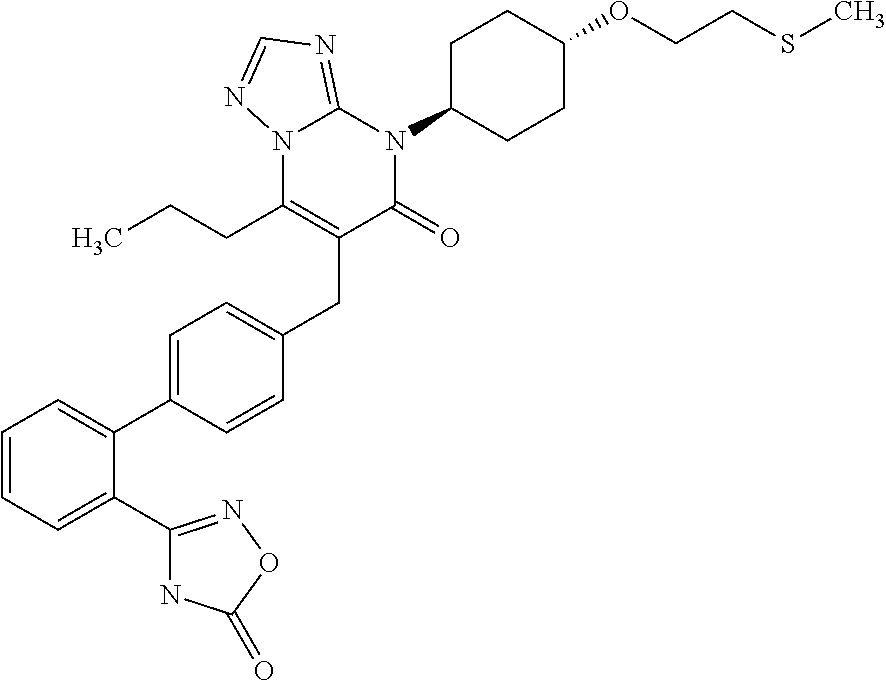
C1=CC=C(C2=NOC(=O)N2)C(C2=CC=C(CC3=C(CCC)N4C(=NC=N4)N(C4CCC(OCCSC)CC4)C3=O)C=C2)=C1
